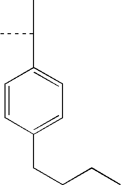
C1=CC(CCCC)=CC=C1C(C)C
